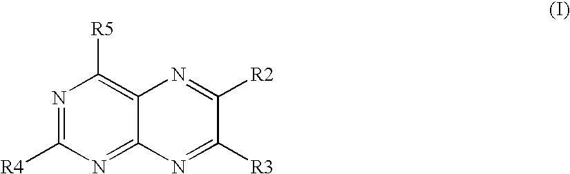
N1=C([R4])N=C2C(=C1[R5])N=C([R2])C([R3])=N2
